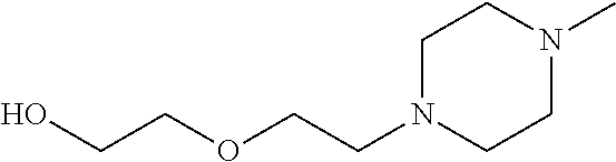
C1N(C)CCN(CCOCCO)C1
